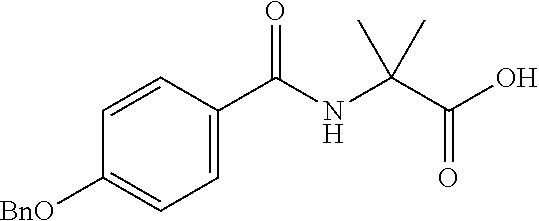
C1=C(C(=O)NC(C)(C(O)=O)C)C=CC([BnO])=C1
